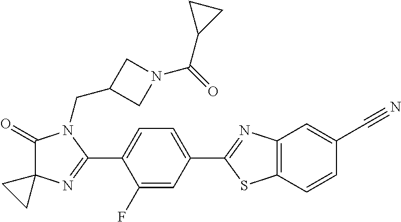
C1(=O)N(CC2CN(C(=O)C3CC3)C2)C(C2=CC=C(C3=NC4=C(S3)C=CC(C#N)=C4)C=C2F)=NC12CC2
